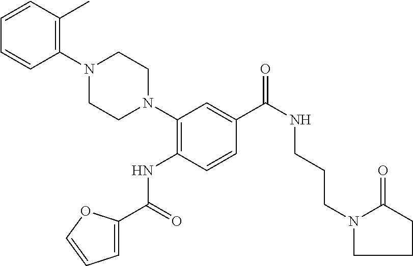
C1=CC(N2CCN(C3=C(NC(C4=CC=CO4)=O)C=CC(C(=O)NCCCN4CCCC4=O)=C3)CC2)=C(C)C=C1
